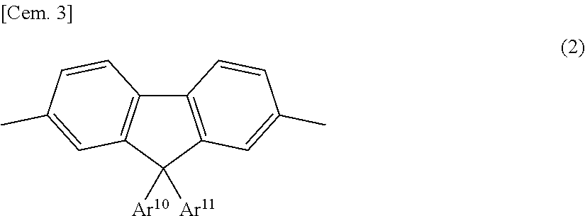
C12=C(C([Ar10])([Ar11])C3=C1C=CC(C)=C3)C=C(C)C=C2
